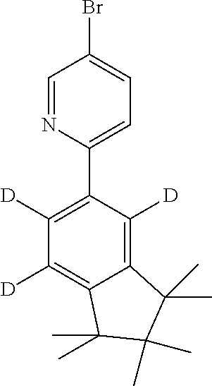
[D]C1=C2C(=C([D])C([D])=C1C1=CC=C(Br)C=N1)C(C)(C)C(C)(C)C2(C)C
